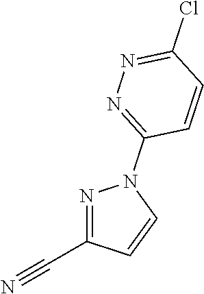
N1=C(C#N)C=CN1C1=NN=C(Cl)C=C1
